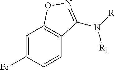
C1=C(Br)C=CC2=C1ON=C2N([R])[R1]
